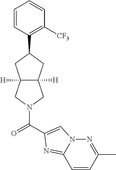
C1=CC(C2CC3([H])C([H])(C2)CN(C(=O)C2=CN4N=C(C)C=CC4=N2)C3)=C([CF3])C=C1
